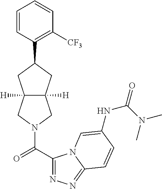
C1=CC(C2CC3([H])C([H])(CN(C(C4=NN=C5N4C=C(NC(N(C)C)=O)C=C5)=O)C3)C2)=C([CF3])C=C1
